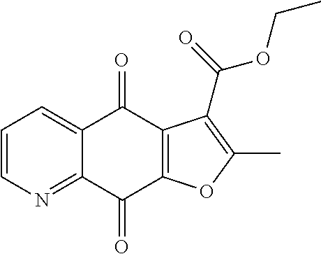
C1=CN=C2C(=C1)C(=O)C1=C(C2=O)OC(C)=C1C(=O)OCC
